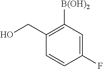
C1(F)=CC([B(OH)2])=C(CO)C=C1
